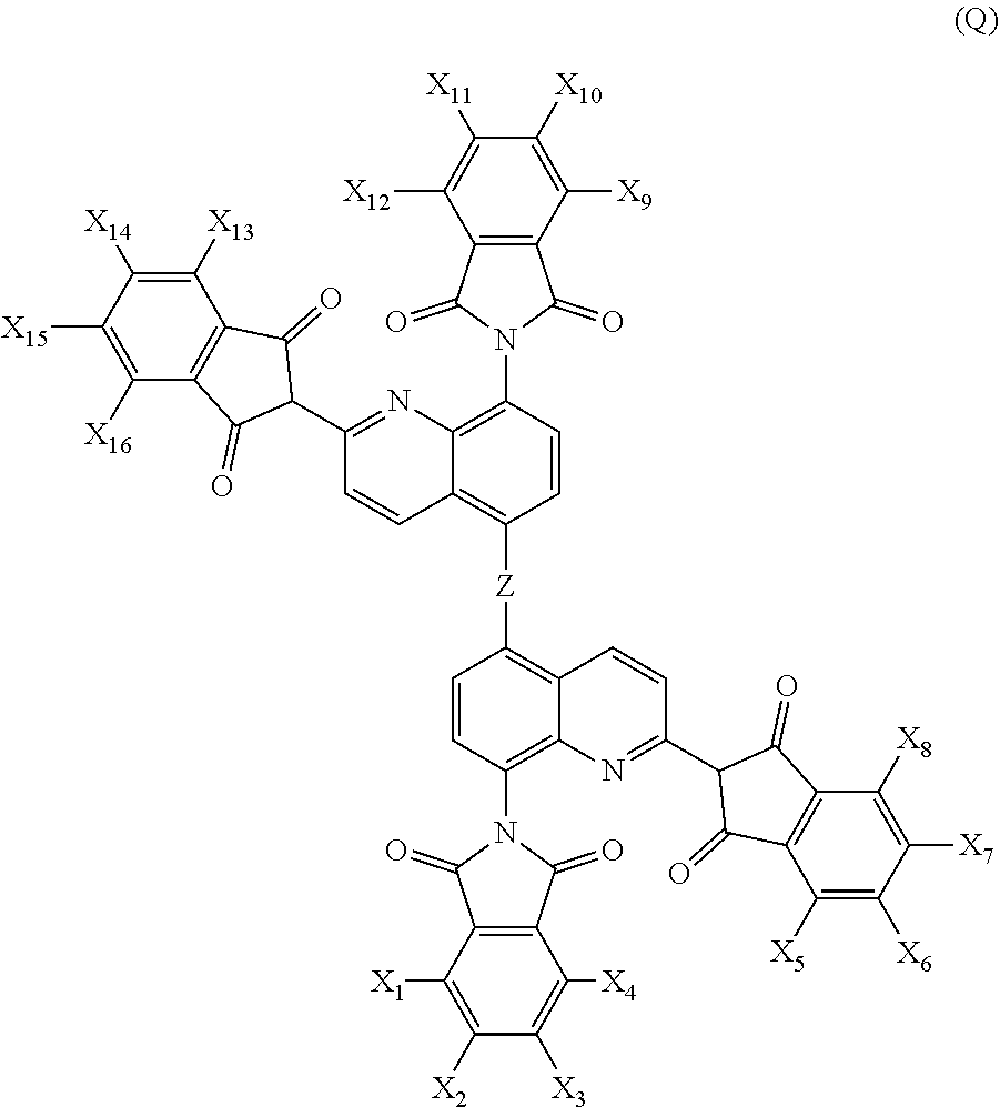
C12=C([Z]C3=C4C(=C(N5C(=O)C6=C(C5=O)C([X4])=C([X3])C([X2])=C6[X1])C=C3)N=C(C3C(=O)C5=C(C3=O)C([X8])=C([X7])C([X6])=C5[X5])C=C4)C=CC(N3C(=O)C4=C(C3=O)C([X12])=C([X11])C([X10])=C4[X9])=C1N=C(C1C(=O)C3=C(C1=O)C([X16])=C([X15])C([X14])=C3[X13])C=C2
